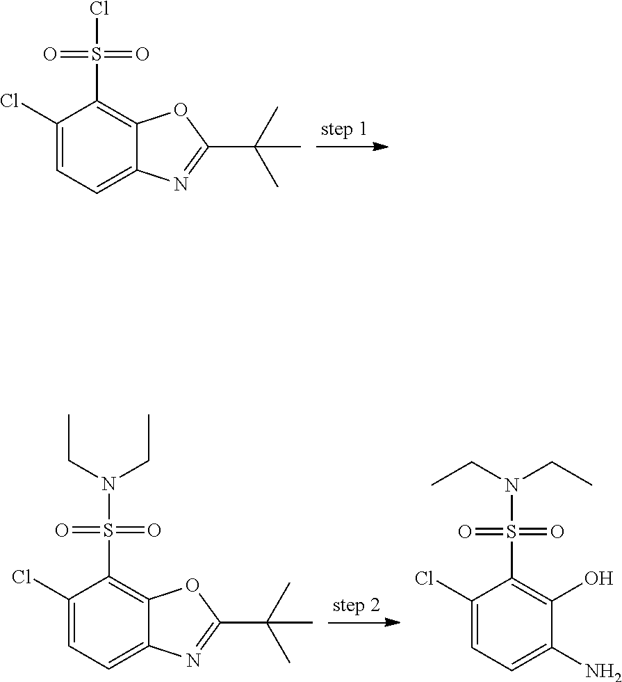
C1(Cl)=CC=C2C(=C1S(Cl)(=O)=O)OC(C(C)(C)C)=N2.C1(Cl)=CC=C2C(=C1S(N(CC)CC)(=O)=O)OC(C(C)(C)C)=N2.C1(Cl)=CC=C(N)C(O)=C1S(N(CC)CC)(=O)=O
